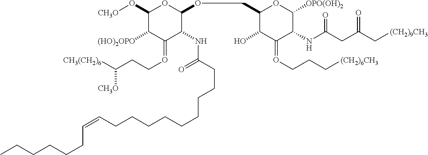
CCCCCCC=CCCCCCCCCCC(=O)NC1C(=OCCC([CH3(CH2)6])[CH3O])C([(HO)2OPO])C(O[CH3O])OC1OCC1C(O)C(=OCCC[(CH2)6CH3])C(NC(CC(C[(CH2)9CH3])=O)=O)C([OPO(OH)2])O1
